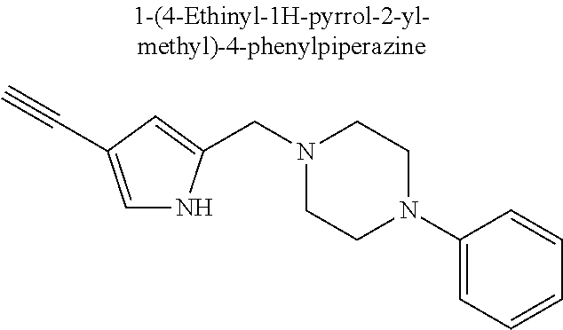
C1=C(C#C)C=C(CN2CCN(C3=CC=CC=C3)CC2)N1
